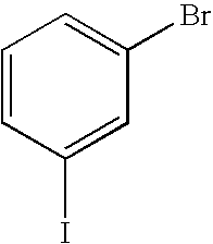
C1=CC(I)=CC(Br)=C1
